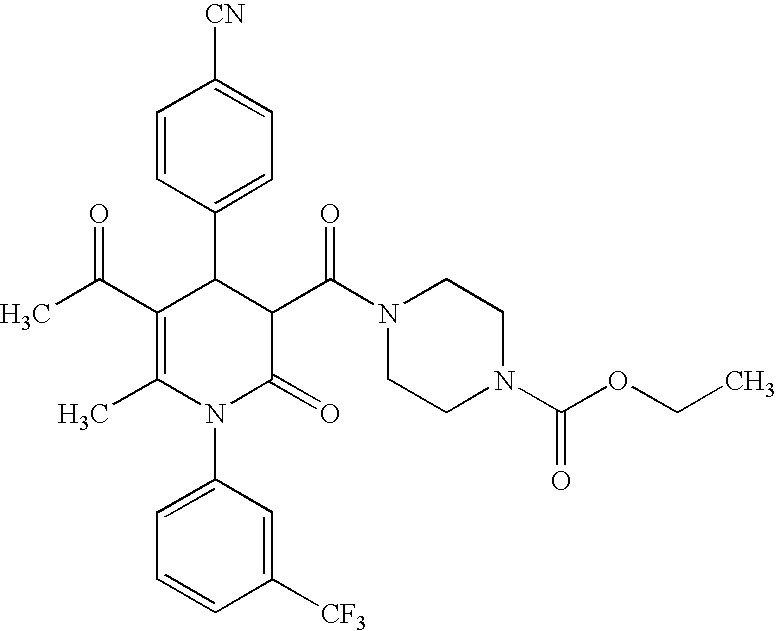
C1=CC(C2C(C(C)=O)=C(C)N(C3=CC=CC([CF3])=C3)C(=O)C2C(N2CCN(C(OCC)=O)CC2)=O)=CC=C1[CN]
